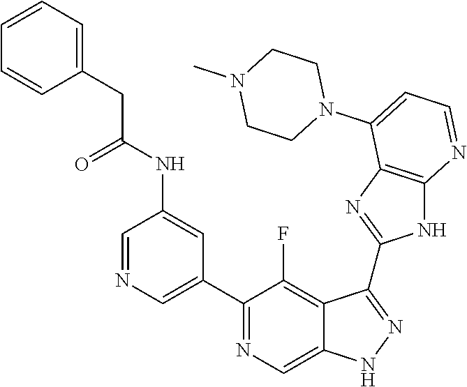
C1=NC=C(C2=NC=C3C(=C2F)C(C2=NC4=C(N2)N=CC=C4N2CCN(C)CC2)=NN3)C=C1NC(=O)CC1=CC=CC=C1
